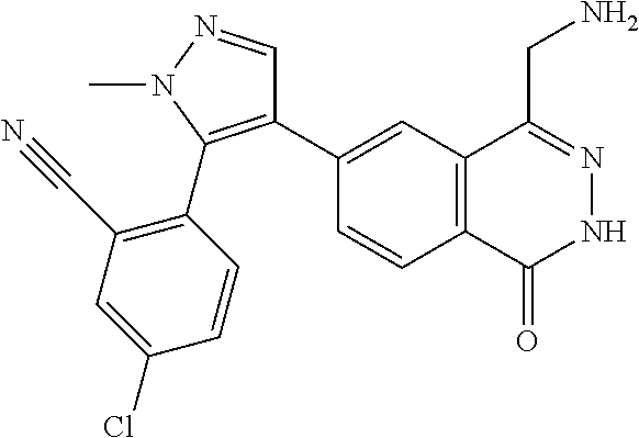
C1(C2=C(C3=C(C#N)C=C(Cl)C=C3)N(C)N=C2)=CC2=C(C=C1)C(=O)NN=C2CN
